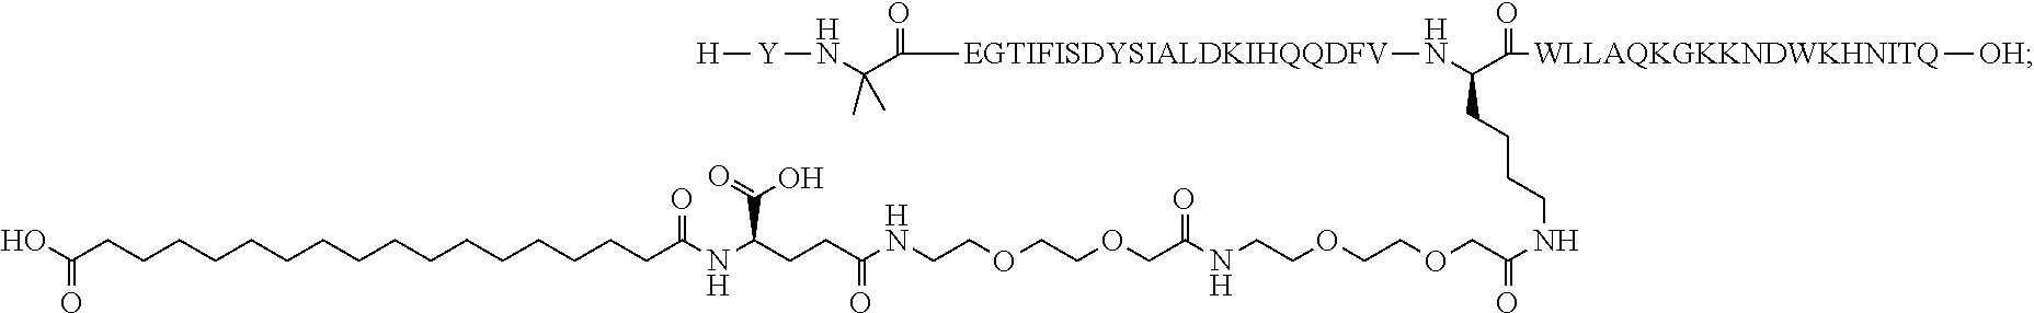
OC(CCCCCCCCCCCCCCCCC(NC(C(=O)O)CCC(NCCOCCOCC(NCCOCCOCC(=O)NCCCCC(N[EGTIFISDYSIALDKIHQQDFV]C(C(N[Y][H])(C)C)=O)C(=O)[WLLAQKGKKNDWKHNITQ][OH])=O)=O)=O)=O
